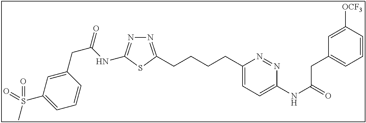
N1=C(CCCCC2=CC=C(NC(=O)CC3=CC=CC([OCF3])=C3)N=N2)SC(NC(CC2=CC(S(C)(=O)=O)=CC=C2)=O)=N1
